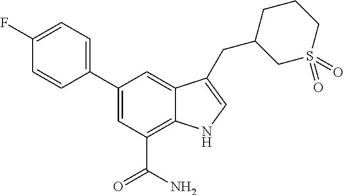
C1(C2=CC=C(F)C=C2)=CC(C(N)=O)=C2C(=C1)C(CC1CS(=O)(=O)CCC1)=CN2
